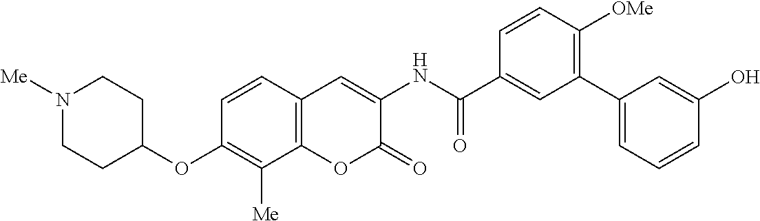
N1([Me])CCC(OC2=C([Me])C3=C(C=C2)C=C(NC(C2=CC(C4=CC=CC(O)=C4)=C([OMe])C=C2)=O)C(=O)O3)CC1
